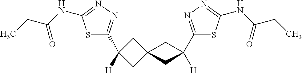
S1C(C2([H])CC3(C2)CC(C2=NN=C(NC(=O)CC)S2)([H])C3)=NN=C1NC(=O)CC
